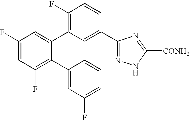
C1(F)=CC(F)=C(C2=CC(F)=CC=C2)C(C2=C(F)C=CC(C3=NNC([CONH2])=N3)=C2)=C1
